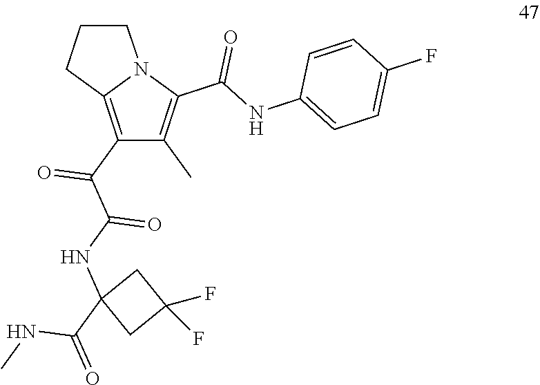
C1(C(C(NC2(C(=O)NC)CC(F)(F)C2)=O)=O)=C2N(C(C(=O)NC3=CC=C(F)C=C3)=C1C)CCC2
